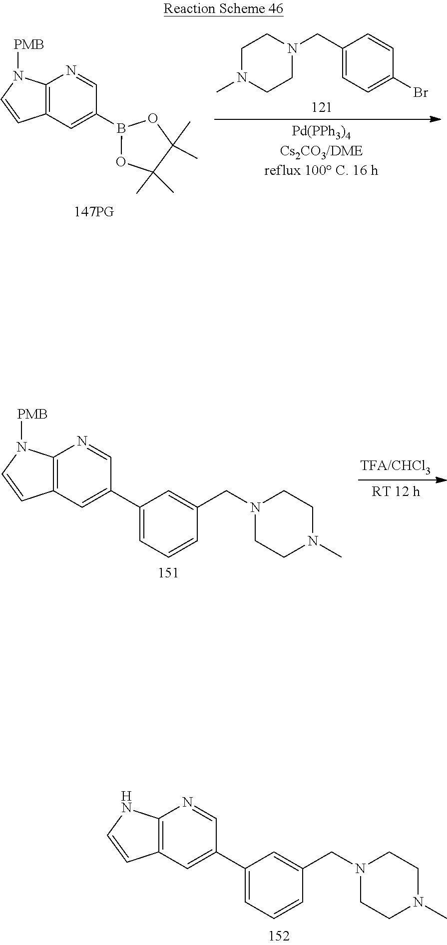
C12=C(C=C(C3=CC=CC(CN4CCN(C)CC4)=C3)C=N1)C=CN2[PMB].C12=C(C=C(C3=CC=CC(CN4CCN(C)CC4)=C3)C=N1)C=CN2.C1(CN2CCN(C)CC2)=CC=C(Br)C=C1.C12=C(C=C(B3OC(C)(C)C(C)(C)O3)C=N1)C=CN2[PMB]
